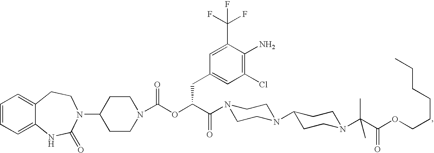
C1=CC=C2C(=C1)CCN(C1CCN(C(OC(C(=O)N3CCN(C4CCN(C(C(OCCCCCC)=O)(C)C)CC4)CC3)CC3=CC(Cl)=C(N)C(C(F)(F)F)=C3)=O)CC1)C(=O)N2
